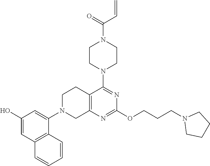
C12=C(N=C(OCCCN3CCCC3)N=C1N1CCN(C(=O)C=C)CC1)CN(C1=CC(O)=CC3=C1C=CC=C3)CC2
